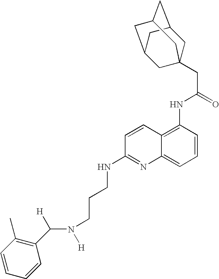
C([H])(N([H])CCCNC1=NC2=CC=CC(NC(CC34CC5CC(CC(C3)C5)C4)=O)=C2C=C1)C1=C(C)C=CC=C1
